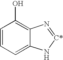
C1=CC=C2C(=C1O)N=[C*]N2
